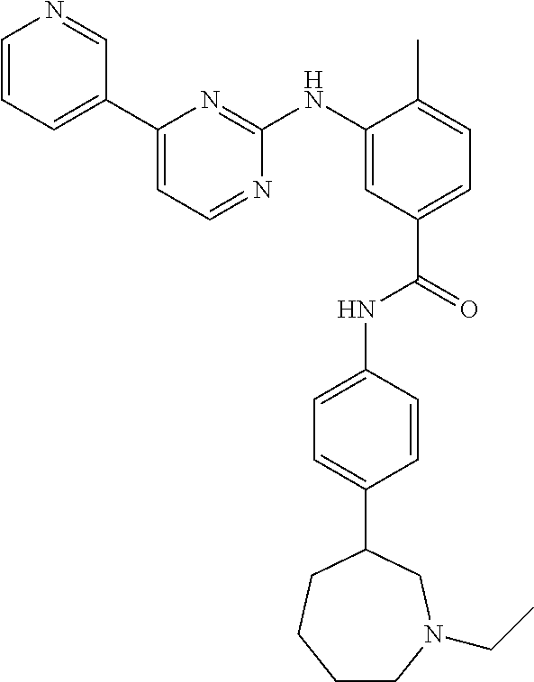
C1=CC=C(C2=CC=NC(NC3=CC(C(=O)NC4=CC=C(C5CN(CC)CCCC5)C=C4)=CC=C3C)=N2)C=N1
